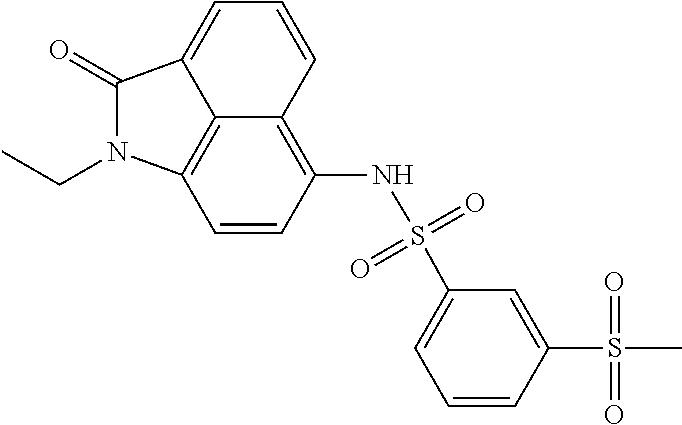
C12=C3C=CC(NS(C4=CC=CC(S(C)(=O)=O)=C4)(=O)=O)=C1C=CC=C2C(=O)N3CC
